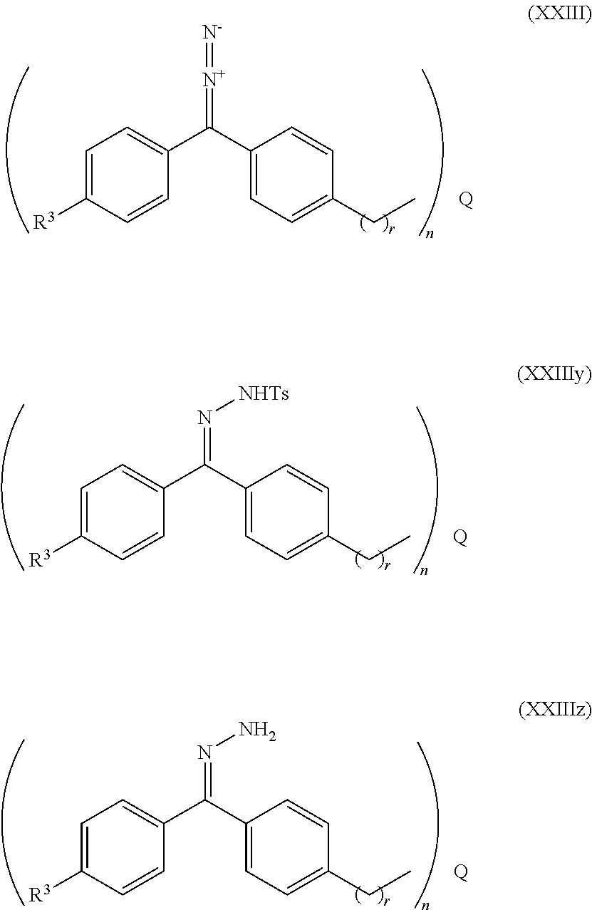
C1=C([R3])C=CC(C(C2=CC=C(CC)C=C2)=[N+]=[N-])=C1.[Q].C1=C([R3])C=CC(C(C2=CC=C(CC)C=C2)=N[NHTs])=C1.[Q].C1=C([R3])C=CC(C(C2=CC=C(CC)C=C2)=NN)=C1.[Q]
